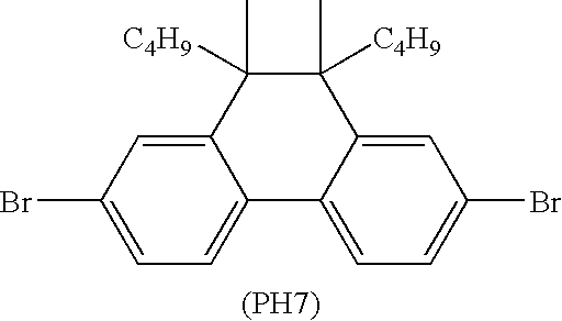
C12=CC=C(Br)C=C1C(C)([C4H9])C(C)([C4H9])C1=CC(Br)=CC=C21.[(PH7)]
